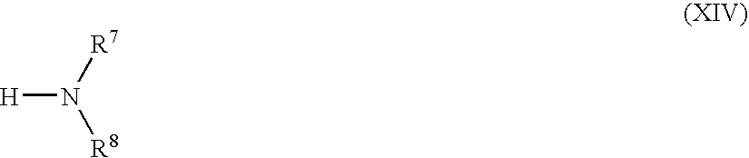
[H]N([R7])[R8]
